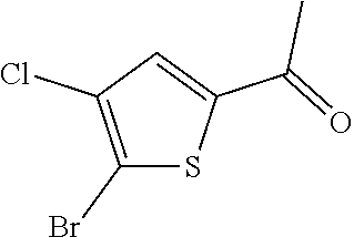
C1(Br)=C(Cl)C=C(C(=O)C)S1
